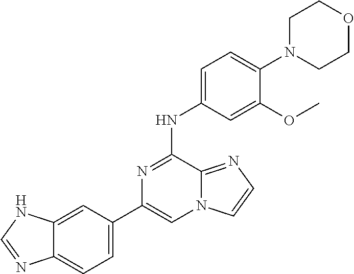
C1(C2=CC=C3C(=C2)NC=N3)=CN2C(=NC=C2)C(NC2=CC=C(N3CCOCC3)C(OC)=C2)=N1
